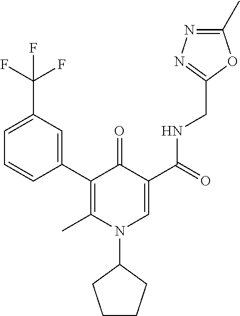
C1(C2=C(C)N(C3CCCC3)C=C(C(=O)NCC3=NN=C(C)O3)C2=O)=CC(C(F)(F)F)=CC=C1
